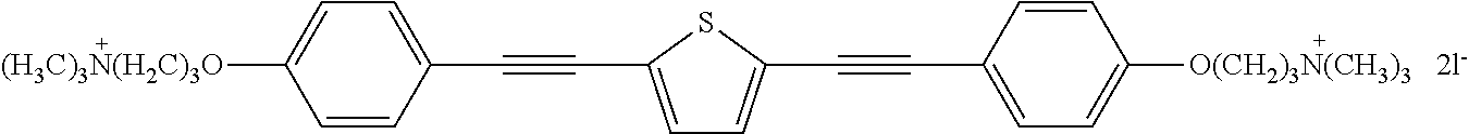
[2l-].[(H3C)3N(H2C)3O]C1=CC=C(C#CC2=CC=C(C#CC3=CC=C([O(CH2)3N(CH3)3])C=C3)S2)C=C1
